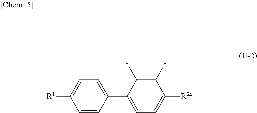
C1=CC(C2=CC=C([R2a])C(F)=C2F)=CC=C1[R1]
